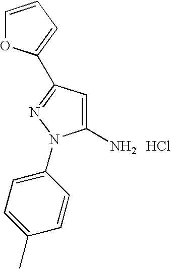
Cl.C1(N)=CC(C2=CC=CO2)=NN1C1=CC=C(C)C=C1
